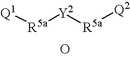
[R5a]([Y2][R5a][Q2])[Q1].O
